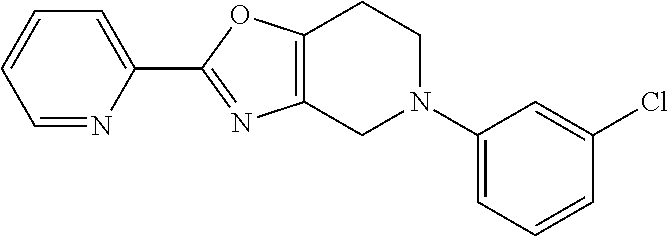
C1=NC(C2=NC3=C(O2)CCN(C2=CC=CC(Cl)=C2)C3)=CC=C1
